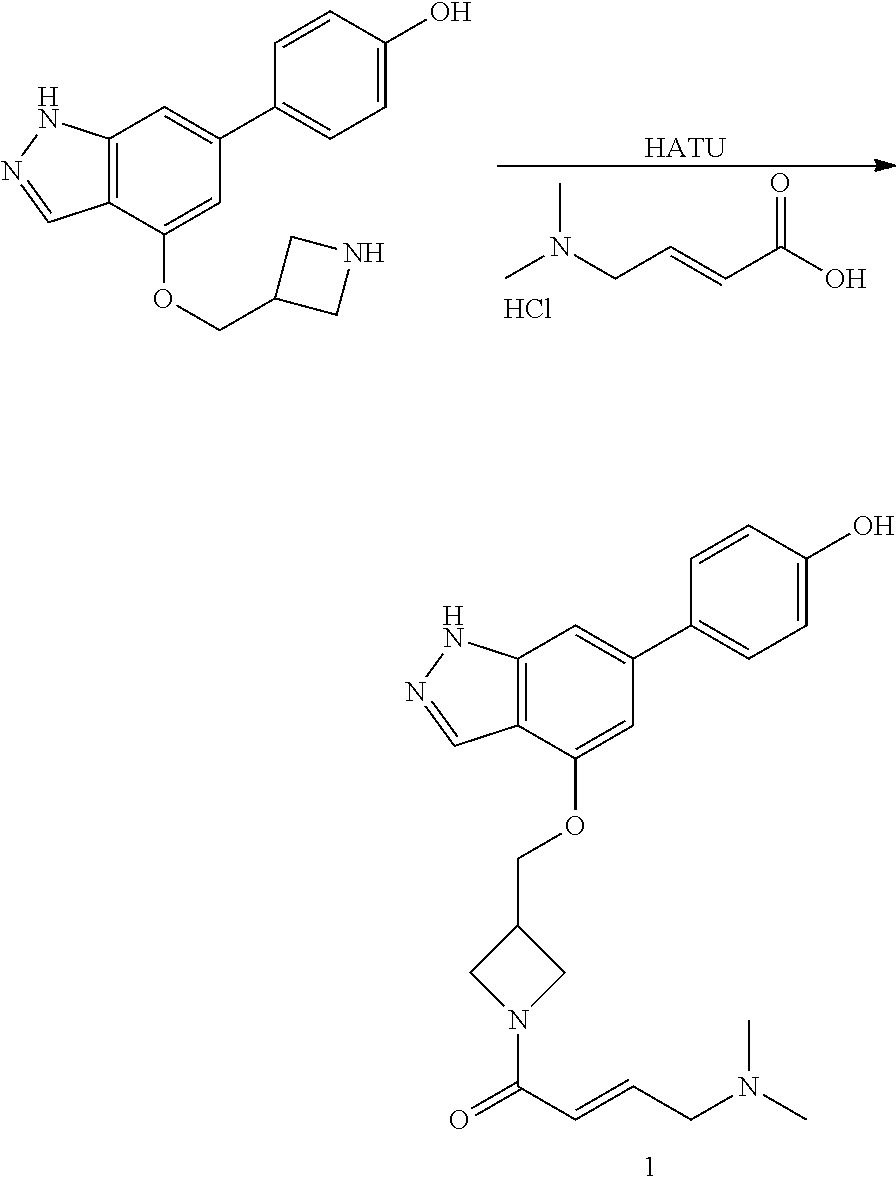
C12=C(C(OCC3CN(C(C=CCN(C)C)=O)C3)=CC(C3=CC=C(O)C=C3)=C1)C=NN2.CN(CC=CC(O)=O)C.Cl.[HATU].C12=C(C(OCC3CNC3)=CC(C3=CC=C(O)C=C3)=C1)C=NN2
